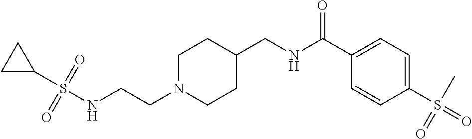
N(CCN1CCC(CNC(C2=CC=C(S(=O)(C)=O)C=C2)=O)CC1)S(C1CC1)(=O)=O
